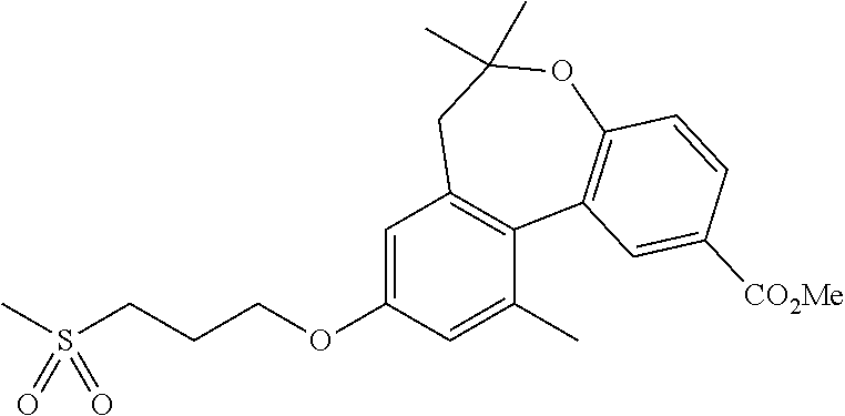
C1=C(OCCCS(C)(=O)=O)C=C(C)C2=C1CC(C)(C)OC1=C2C=C([CO2Me])C=C1
